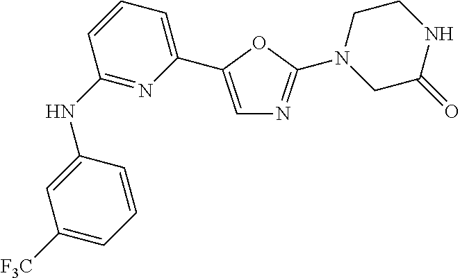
C1(NC2=NC(C3=CN=C(N4CC(=O)NCC4)O3)=CC=C2)=CC([F3C])=CC=C1
